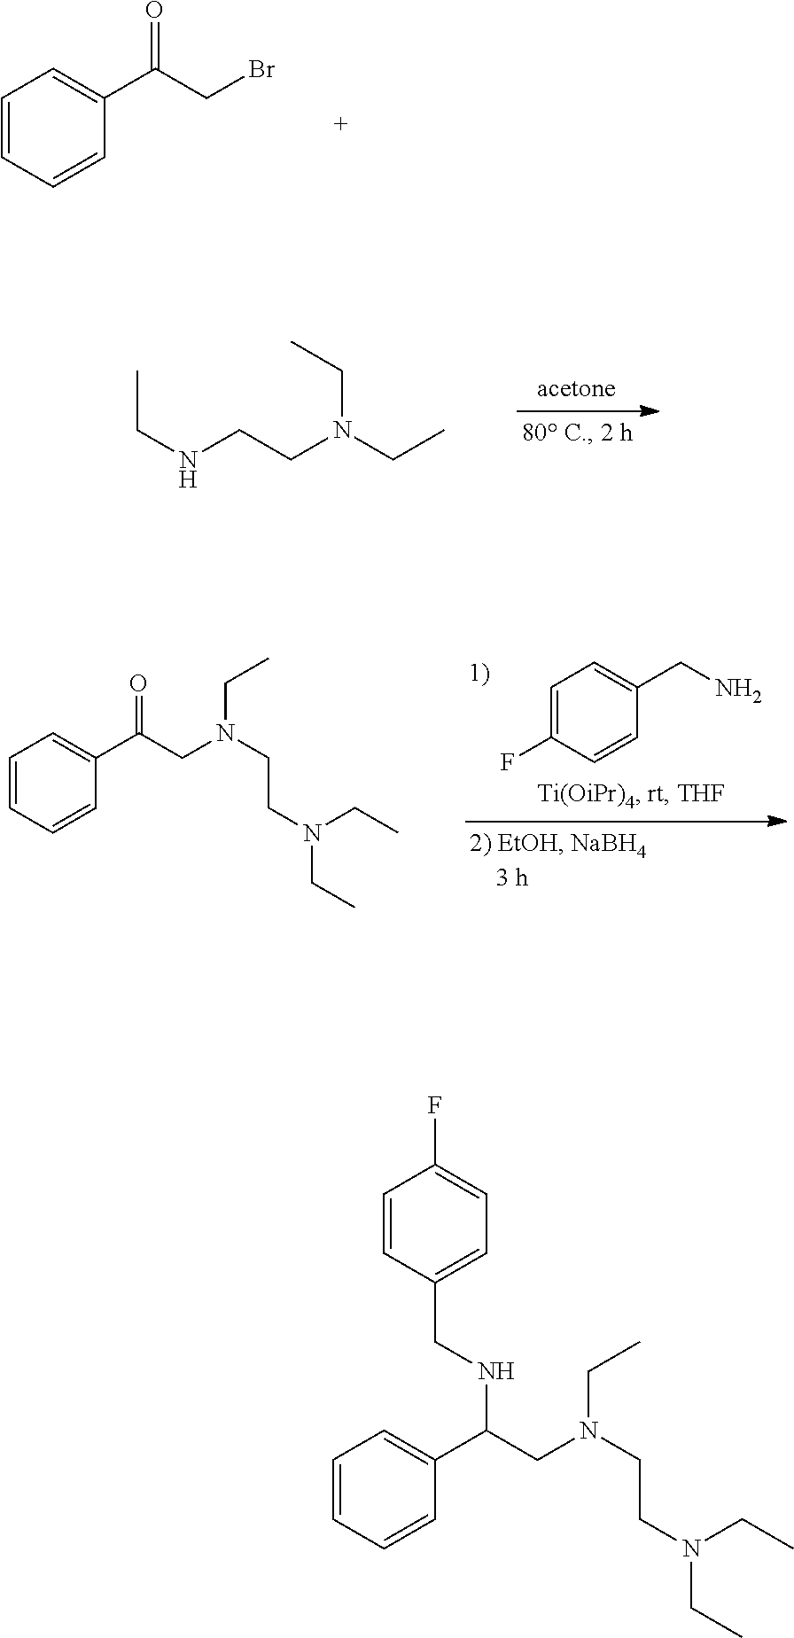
C1=CC=CC(C(CBr)=O)=C1.C(NCCN(CC)CC)C.C1=C(F)C=CC(CN)=C1.C1=CC=CC(C(CN(CCN(CC)CC)CC)=O)=C1.C1=CC(CNC(CN(CCN(CC)CC)CC)C2=CC=CC=C2)=CC=C1F
